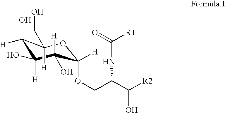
C1([H])(O)C(O)([H])C([H])(O)C(OCC(C([R2])O)NC([R1])=O)([H])OC1(CO)[H]
